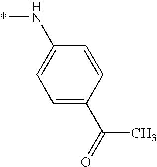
C1=C(N*)C=CC(C(C)=O)=C1
